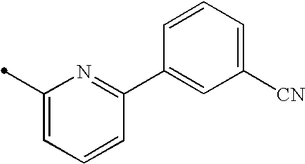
C1(C)=CC=CC(C2=CC([CN])=CC=C2)=N1
